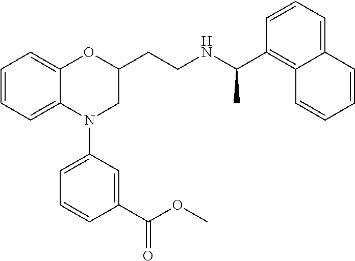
C1=CC=C2C(=C1)OC(CCNC(C1=C3C(=CC=C1)C=CC=C3)C)CN2C1=CC=CC(C(OC)=O)=C1
